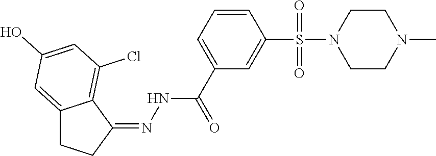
C1(=NNC(C2=CC=CC(S(N3CCN(C)CC3)(=O)=O)=C2)=O)C2=C(Cl)C=C(O)C=C2CC1
